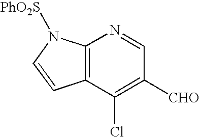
C12=C(C(Cl)=C([CHO])C=N1)C=CN2[PhO2S]
